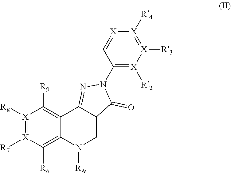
[X]1([R8])=[X]([R7])C([R6])=C2C(=C1[R9])C1=NN(C3=[X]([R2])[X]([R3])=[X]([R4])[X]=C3)C(=O)C1=CN2[RN]
